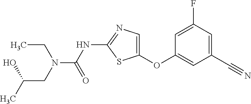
C1=C(F)C=C(C#N)C=C1OC1=CN=C(NC(=O)N(CC(C)O)CC)S1
